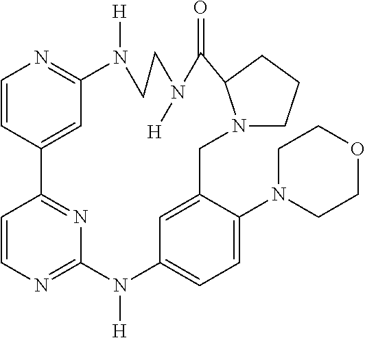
C12=NC=CC(=N1)C1=CC(=NC=C1)N([H])CCN([H])C(=O)C1N(CC3=CC(=CC=C3N3CCOCC3)N2[H])CCC1
